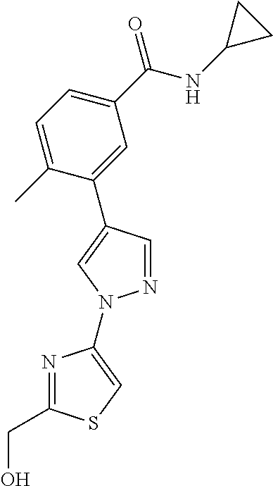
C1=C(C)C(C2=CN(C3=CSC(CO)=N3)N=C2)=CC(C(=O)NC2CC2)=C1
